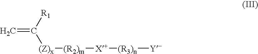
C=C([R1])[(Z)x][(R2)m][X+][(R3)n][Y-]
